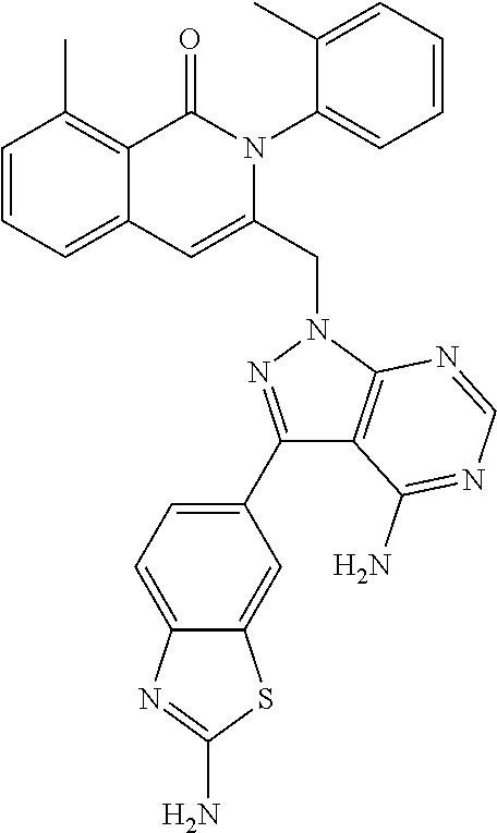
C1=CC=C2C(=C1C)C(=O)N(C1=CC=CC=C1C)C(CN1C3=C(C(N)=NC=N3)C(C3=CC=C4C(=C3)SC(N)=N4)=N1)=C2
